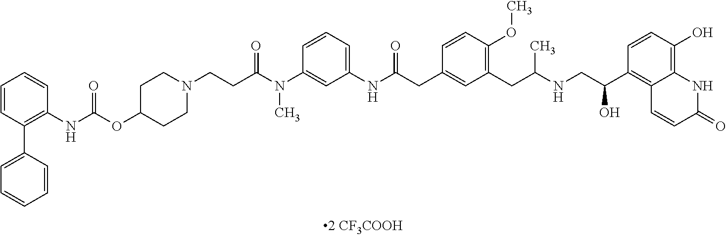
C1=CC(C2=CC=CC=C2)=C(NC(=O)OC2CCN(CCC(N(C3=CC(NC(CC4=CC(CC(NCC(C5=C6C(=C(O)C=C5)NC(=O)C=C6)O)C)=C(OC)C=C4)=O)=CC=C3)C)=O)CC2)C=C1
